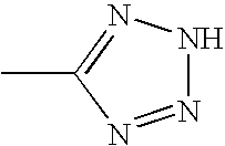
N1=NC(C)=NN1
